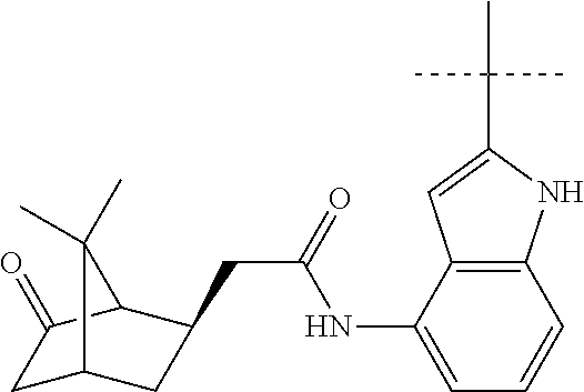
C12=C(C(NC(CC3CC4CC(=O)C3C4(C)C)=O)=CC=C1)C=C(C(C)(C)C)N2
